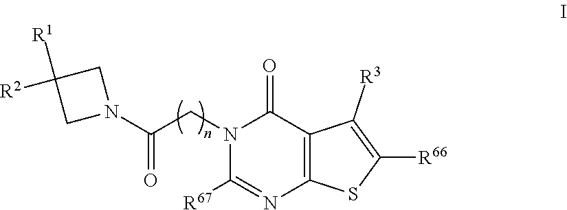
N1(CC(N2CC([R2])([R1])C2)=O)C([R67])=NC2=C(C1=O)C([R3])=C([R66])S2
